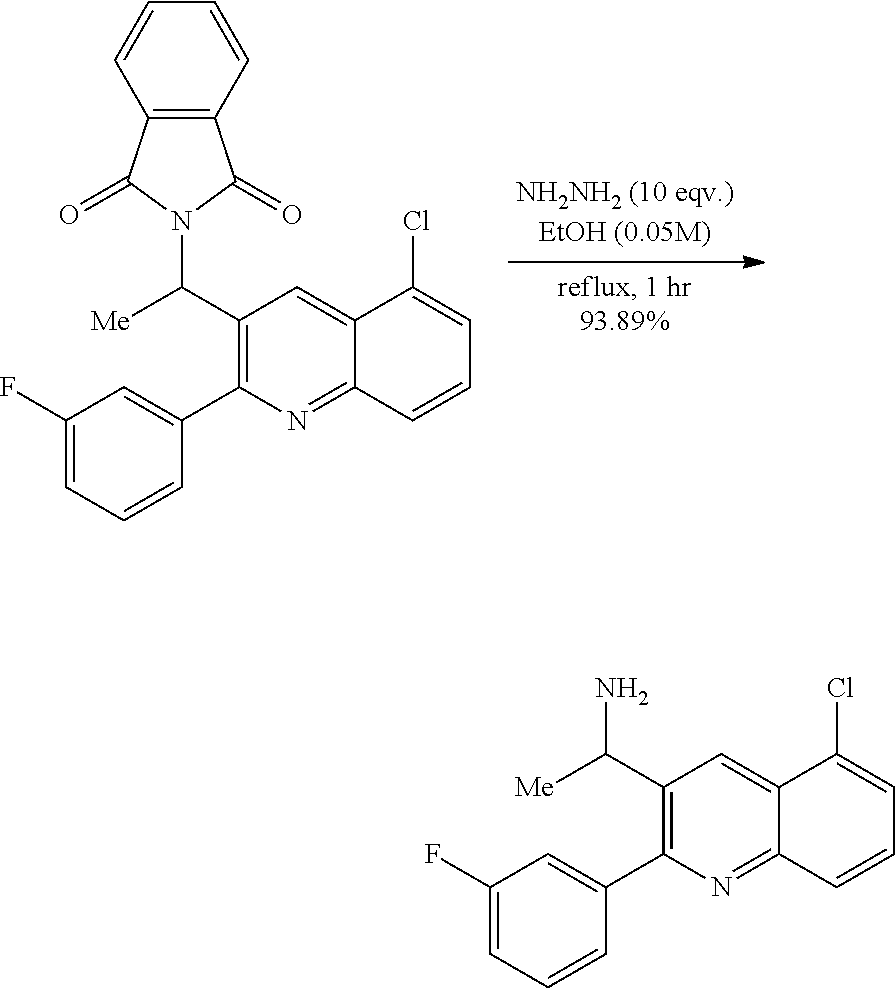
C(C1=C(C2=CC(F)=CC=C2)N=C2C(=C1)C(Cl)=CC=C2)([Me])N1C(=O)C2=C(C1=O)C=CC=C2.C(C1=C(C2=CC(F)=CC=C2)N=C2C(=C1)C(Cl)=CC=C2)([Me])N
